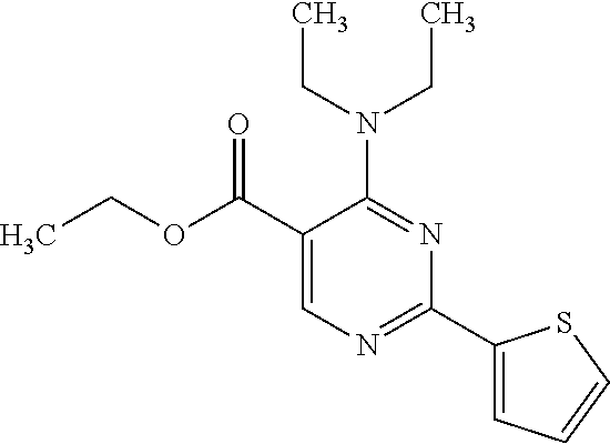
CCOC(C1=CN=C(C2=CC=CS2)N=C1N(CC)CC)=O
